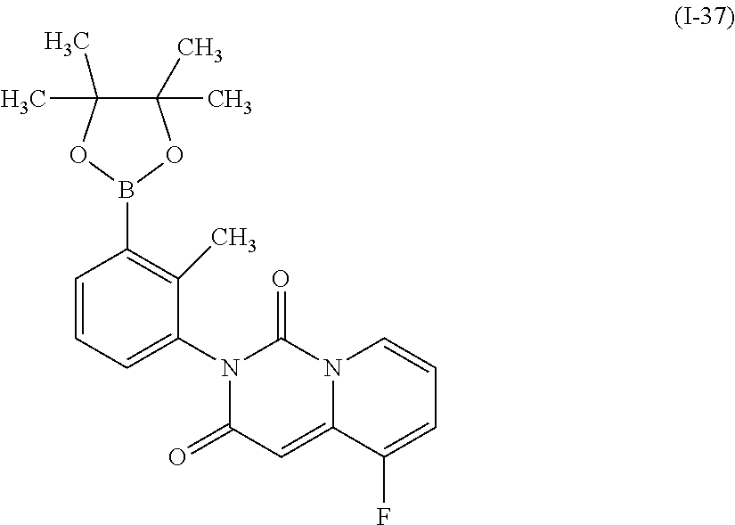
C1(=O)N(C2=CC=CC(B3OC(C)(C)C(C)(C)O3)=C2C)C(=O)N2C(=C1)C(F)=CC=C2
